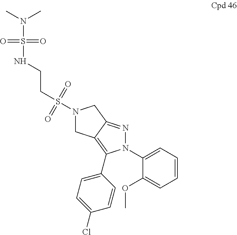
N1(C2=CC=CC=C2OC)N=C2C(=C1C1=CC=C(Cl)C=C1)CN(S(=O)(=O)CCNS(=O)(=O)N(C)C)C2
